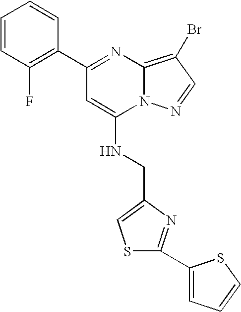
C1=CC(F)=C(C2=NC3=C(Br)C=NN3C(NCC3=CSC(C4=CC=CS4)=N3)=C2)C=C1
